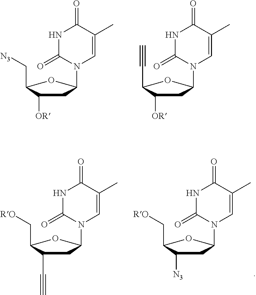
N1(C2CC([OR])C(C[N3])O2)C=C(C)C(=O)NC1=O.N1(C2CC([OR])C(C#C)O2)C=C(C)C(=O)NC1=O.N1(C2CC(C#C)C(C[RO])O2)C=C(C)C(=O)NC1=O.N1(C2CC([N3])C(C[RO])O2)C=C(C)C(=O)NC1=O
